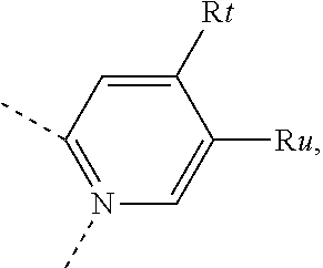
N1(C)=C(C)C=C([Rt])C([Ru])=C1
